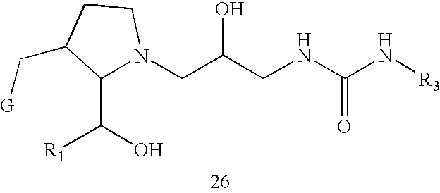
C1(C(O)[R1])N(CC(CNC(N[R3])=O)O)CCC1C[G]
